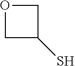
O1CC(S)C1
